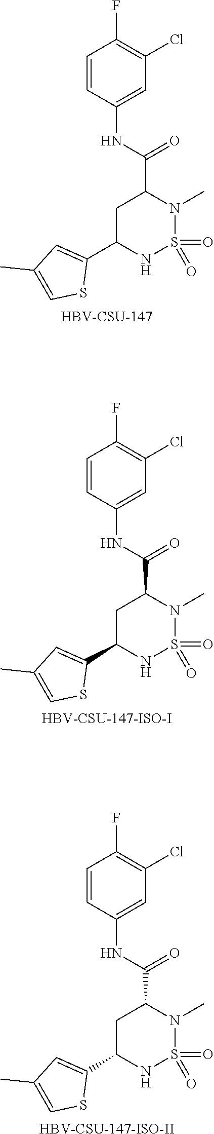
C1C(C2=CC(C)=CS2)NS(=O)(=O)N(C)C1C(NC1=CC(Cl)=C(F)C=C1)=O.[HBV-CSU-147].C1C(C2=CC(C)=CS2)NS(=O)(=O)N(C)C1C(NC1=CC(Cl)=C(F)C=C1)=O.[HBV-CSU-147-ISO-I].C1C(C2=CC(C)=CS2)NS(=O)(=O)N(C)C1C(NC1=CC(Cl)=C(F)C=C1)=O.[HBV-CSU-147-ISO-II]
